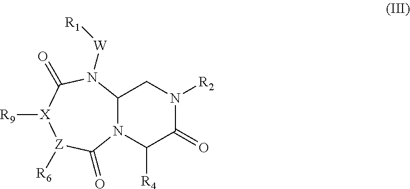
C12N(C([R4])C(=O)N([R2])C1)C(=O)[Z]([R6])[X]([R9])C(=O)N2[W][R1]
